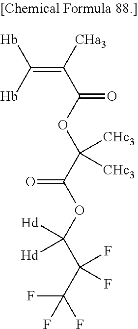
C(=C([CHa3])C(OC(C(OC(C(C(F)(F)F)(F)F)([Hd])[Hd])=O)([CHc3])[CHc3])=O)([Hb])[Hb]
